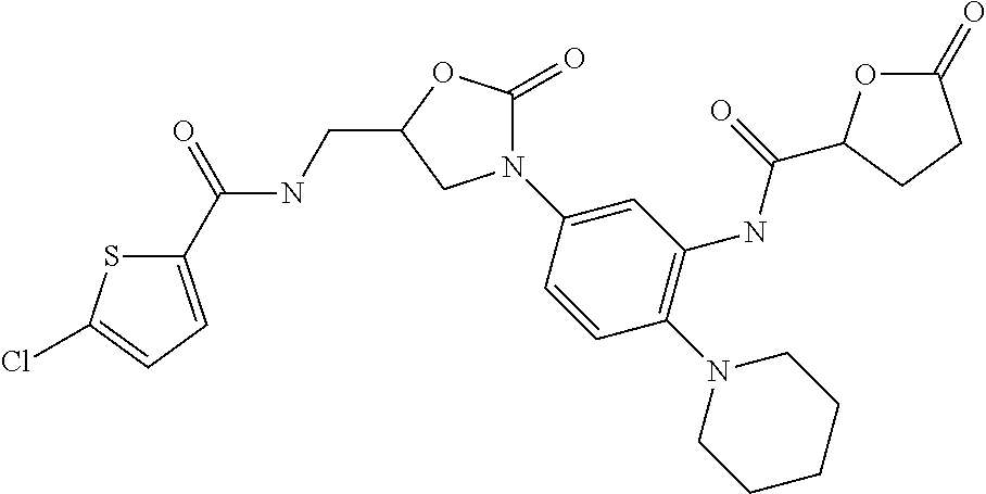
C1(C(=O)NCC2OC(=O)N(C3=CC(NC(=O)C4OC(=O)CC4)=C(N4CCCCC4)C=C3)C2)=CC=C(Cl)S1
